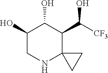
C1(O)CNC2(C(C([CF3])O)C1O)CC2
